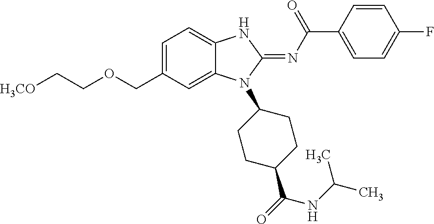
C1=C(COCC[H3CO])C=C2C(=C1)NC(=NC(C1=CC=C(F)C=C1)=O)N2C1CCC(C(NC(C)C)=O)CC1
